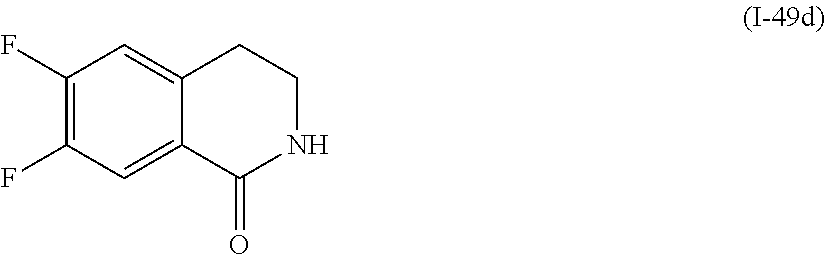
C1(F)=C(F)C=C2C(=C1)CCNC2=O
